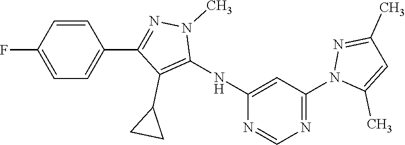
N1=C(N2C(C)=CC(C)=N2)C=C(NC2=C(C3CC3)C(C3=CC=C(F)C=C3)=NN2C)N=C1
